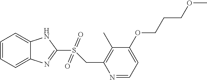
C12=CC=CC=C1N=C(S(CC1=C(C)C(OCCCOC)=CC=N1)(=O)=O)N2
